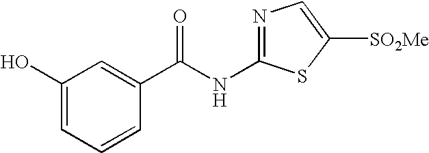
C1(O)=CC=CC(C(NC2=NC=C([SO2Me])S2)=O)=C1
